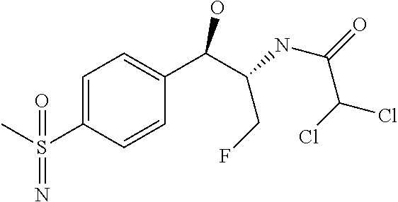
C1=C(S(C)(=N)=O)C=CC(C(C(CF)NC(C(Cl)Cl)=O)O)=C1
